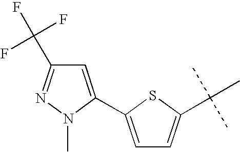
C1=C(C2=CC(C(F)(F)F)=NN2C)SC(C(C)(C)C)=C1
